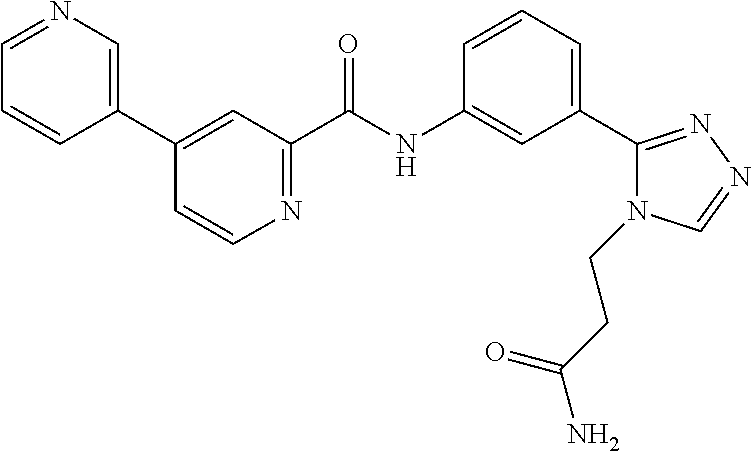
C1(C2=CN=CC=C2)=CC(C(NC2=CC(C3=NN=CN3CCC(N)=O)=CC=C2)=O)=NC=C1
